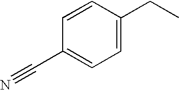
C1=C(CC)C=CC(C#N)=C1
